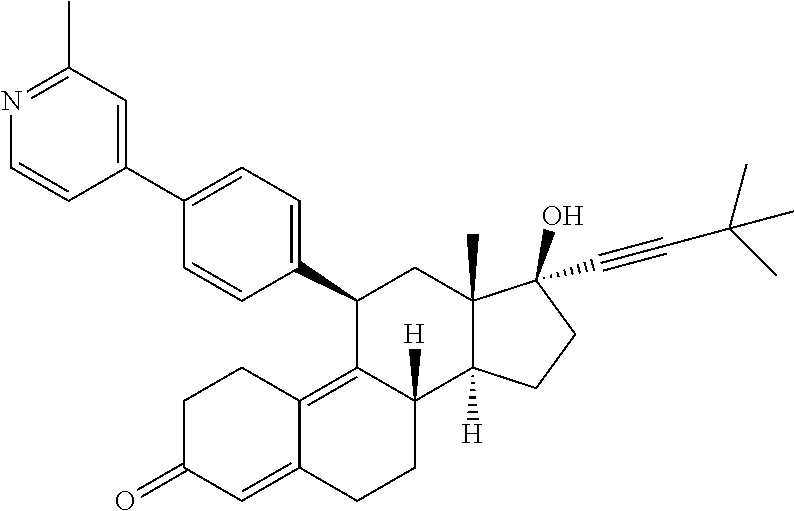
C1(C2=CC=C(C3=CC(C)=NC=C3)C=C2)C2=C3C(=CC(=O)CC3)CCC2([H])C2([H])C(C)(C1)C(C#CC(C)(C)C)(O)CC2
